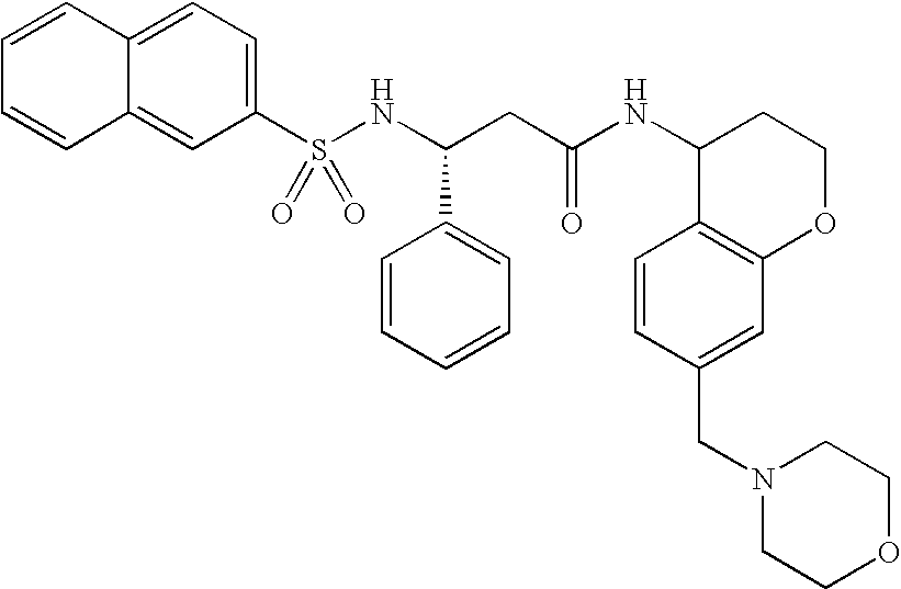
C1=CC2=CC=C(S(NC(CC(NC3C4=C(OCC3)C=C(CN3CCOCC3)C=C4)=O)C3=CC=CC=C3)(=O)=O)C=C2C=C1
